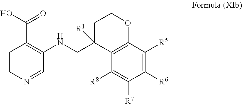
C1=CN=CC(NCC2([R1])C3=C(OCC2)C([R5])=C([R6])C([R7])=C3[R8])=C1C(=O)O
